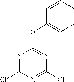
O(C1=NC(Cl)=NC(Cl)=N1)C1=CC=CC=C1
